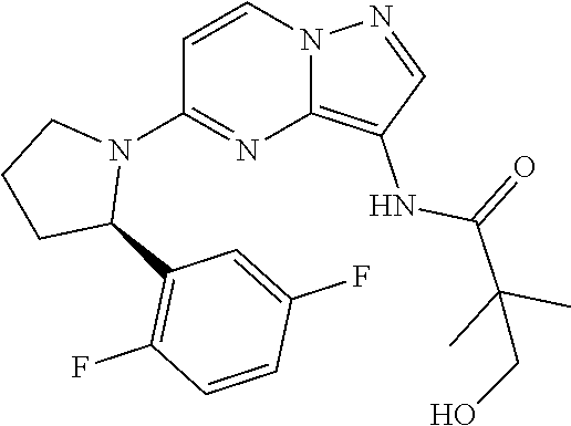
C1=CC(F)=CC(C2CCCN2C2=NC3=C(NC(C(C)(C)CO)=O)C=NN3C=C2)=C1F
